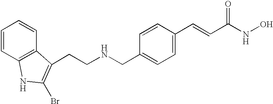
C1=CC2=C(C=C1)NC(Br)=C2CCNCC1=CC=C(C=CC(NO)=O)C=C1
